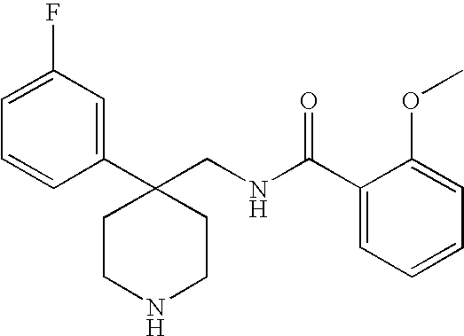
C1CC(C2=CC(F)=CC=C2)(CNC(C2=CC=CC=C2OC)=O)CCN1
